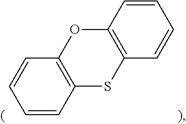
C1=CC2=C(C=C1)OC1=C(S2)C=CC=C1
